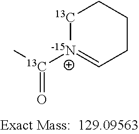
[13C]1[N-14]([13C](C)=O)=CCCC1
